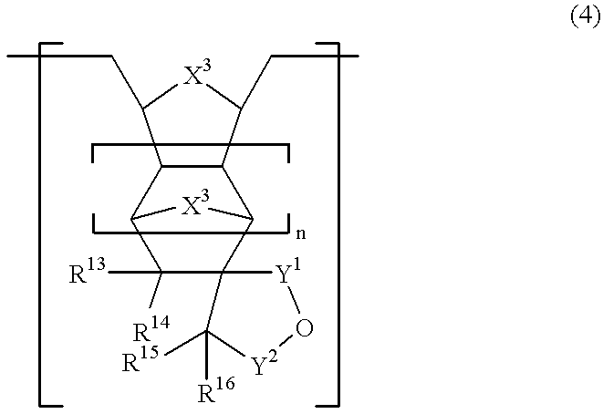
C12C(C(CC)[X3]C1CC)C1[X3]C2C([R13])([R14])C12C([R16])([R15])[Y2]O[Y1]2
